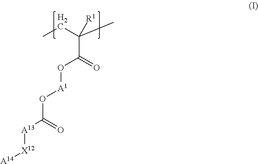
C(C(=O)O[A1]OC([A13][X12][A14])=O)(CC)(C)[R1]
